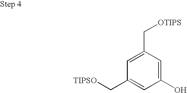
C1(O)=CC(C[OTIPS])=CC(C[TIPSO])=C1
